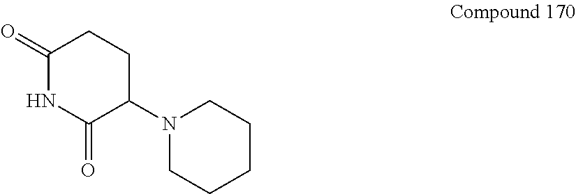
N1(C2C(=O)NC(=O)CC2)CCCCC1
